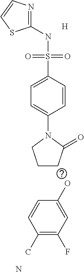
[H].N.OC1=CC(F)=C(C)C=C1.C1(NS(C2=CC=C(N3CCCC3=O)C=C2)(=O)=O)=NC=CS1
